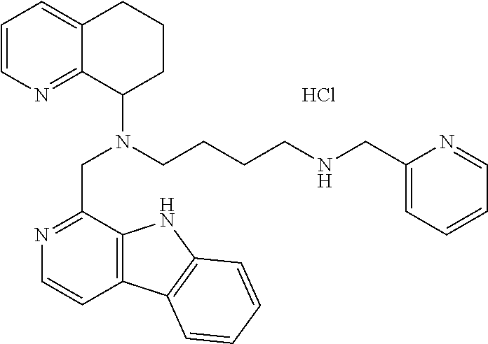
C1=CN=C2C(=C1)CCCC2N(CCCCNCC1=CC=CC=N1)CC1=NC=CC2=C1NC1=C2C=CC=C1.Cl
